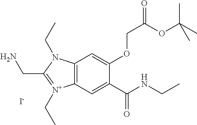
C12=C(C=C(C(NCC)=O)C(OCC(=O)OC(C)(C)C)=C1)[N+](CC)=C(CN)N2CC.[I-]
